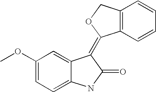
C1=C2C(=CC=C1OC)NC(=O)C2=C1C2=C(C=CC=C2)CO1
